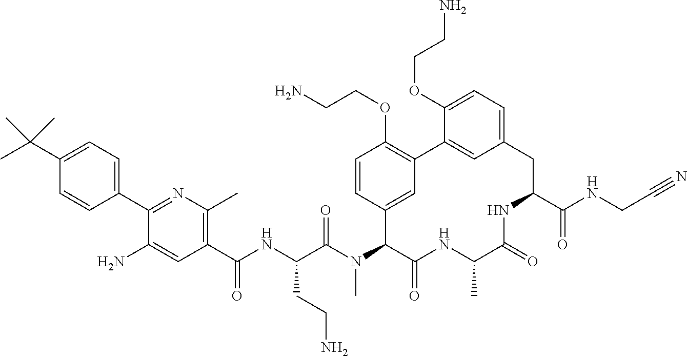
C1(C(NC(C(N(C2C(=O)NC(C)C(=O)NC(C(NCC#N)=O)CC3=CC=C(OCCN)C(=C3)C3=C(OCCN)C=CC2=C3)C)=O)CCN)=O)=C(C)N=C(C2=CC=C(C(C)(C)C)C=C2)C(N)=C1
